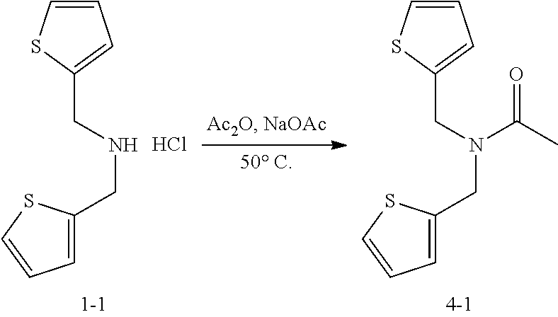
C1=CSC(CNCC2=CC=CS2)=C1.Cl.C1=CSC(CN(CC2=CC=CS2)C(=O)C)=C1
